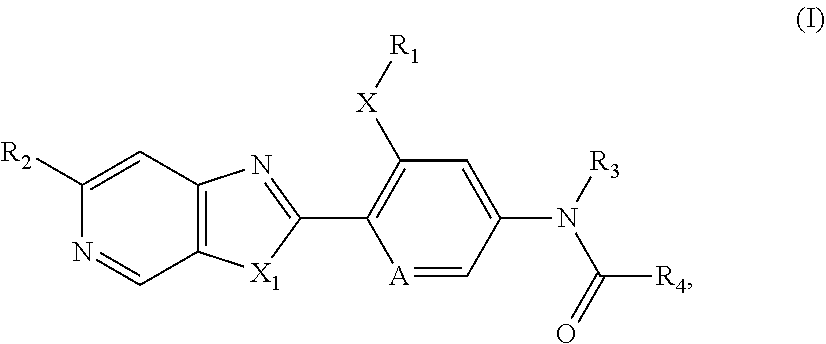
C12=C(C=C([R2])N=C1)N=C(C1=C([X][R1])C=C(N([R3])C(=O)[R4])C=[A]1)[X1]2
